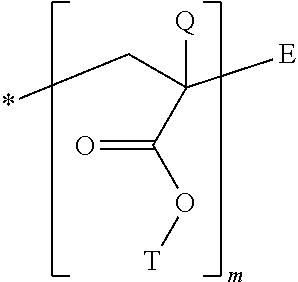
*CC([Q])([E])C(=O)O[T]
